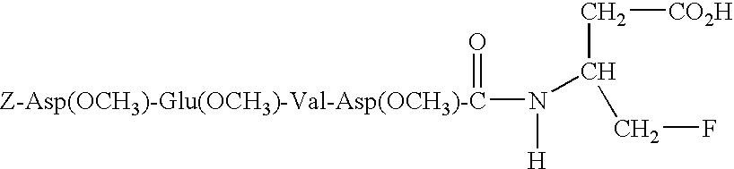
[Z-Asp(OCH3)-Glu(OCH3)-Val-Asp(OCH3)-C](=O)N(C(C[CO2H])CF)[H]
